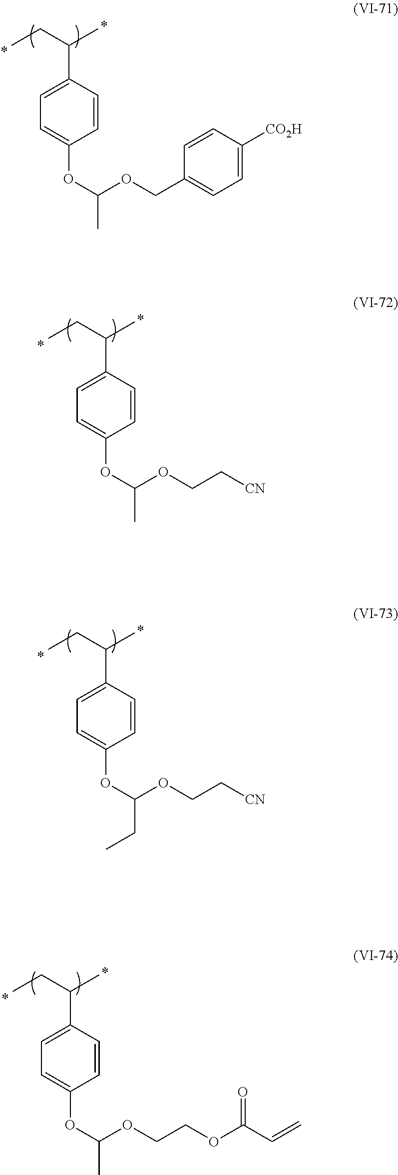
C(C1=CC=C(OC(OCC2=CC=C([CO2H])C=C2)C)C=C1)(CC)C.C(C1=CC=C(OC(OCC[CN])C)C=C1)(CC)C.C(C1=CC=C(OC(OCC[CN])CC)C=C1)(CC)C.C(C1=CC=C(OC(OCCOC(C=C)=O)C)C=C1)(CC)C
